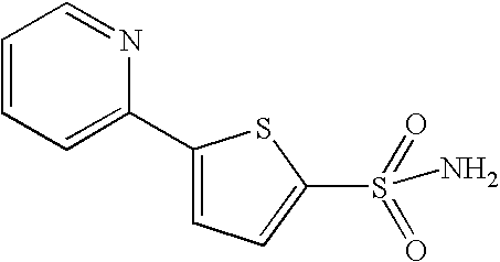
C1=CC=C(C2=CC=C(S(=O)(=O)N)S2)N=C1
